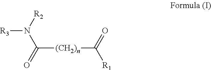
[R3]N([R2])C([(CH2)n]C(=O)[R1])=O
